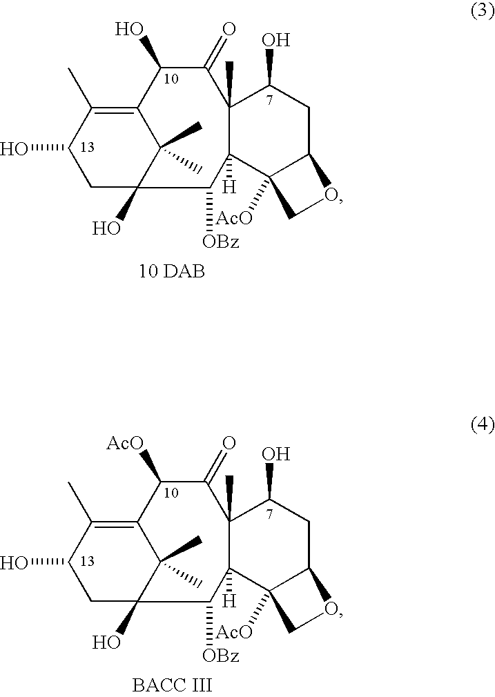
C12=C(C)C(O)CC(O)(C1(C)C)C([OBz])C1([H])C(C)(C(=O)C2O)C(O)CC2C1([AcO])CO2.C12=C(C)C(O)CC(O)(C1(C)C)C([OBz])C1([H])C(C)(C(=O)C2[AcO])C(O)CC2C1([AcO])CO2
